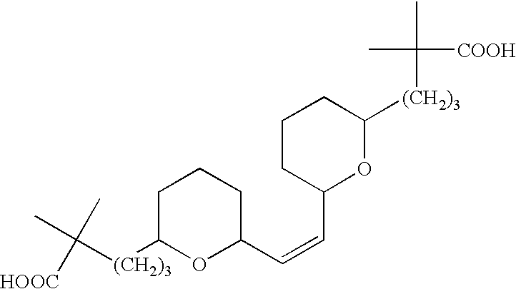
C([(CH2)3]C1OC(C=CC2OC([(CH2)3]C(C)(C)[COOH])CCC2)CCC1)(C)(C)[HOOC]
